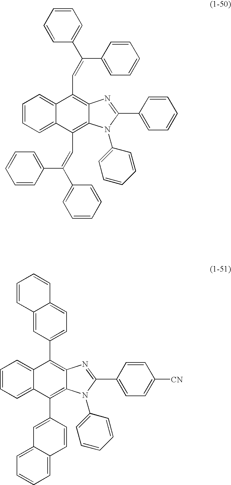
C1=CC=C2C(=C1)C(C1=CC=C3C(=C1)C=CC=C3)=C1C(=C2C2=CC3=CC=CC=C3C=C2)N(C2=CC=CC=C2)C(C2=CC=C([CN])C=C2)=N1.C1=CC=C2C(=C1)C(C=C(C1=CC=CC=C1)C1=CC=CC=C1)=C1C(=C2C=C(C2=CC=CC=C2)C2=CC=CC=C2)N(C2=CC=CC=C2)C(C2=CC=CC=C2)=N1
